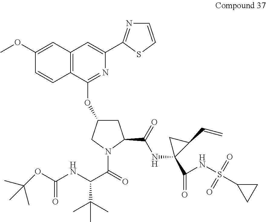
C1(OC)=CC2=C(C=C1)C(OC1CC(C(=O)NC3(C(=O)NS(C4CC4)(=O)=O)C(C=C)C3)N(C(=O)C(NC(OC(C)(C)C)=O)C(C)(C)C)C1)=NC(C1=NC=CS1)=C2
